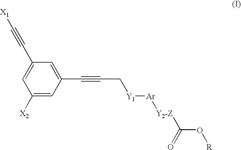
C1([X2])=CC(C#CC[Y1][Ar][Y2-Z]C(=O)O[R])=CC(C#C[X1])=C1
